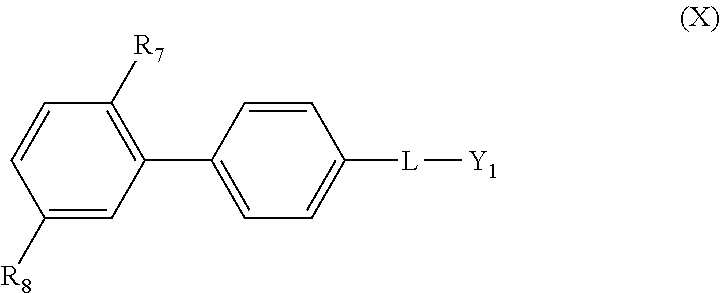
C1([R7])=C(C2=CC=C([L][Y1])C=C2)C=C([R8])C=C1
